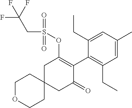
C1OCCC2(C1)CC(=O)C(C1=C(CC)C=C(C)C=C1CC)=C(OS(=O)(CC(F)(F)F)=O)C2
